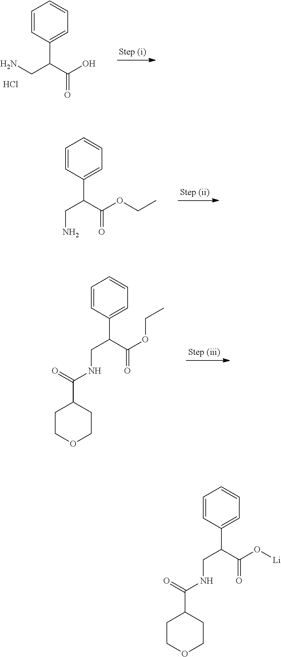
C1=CC(C(C(O[Li])=O)CNC(C2CCOCC2)=O)=CC=C1.C1=CC(C(C(O)=O)CN)=CC=C1.Cl.C1=CC(C(C(OCC)=O)CN)=CC=C1.C1=CC(C(C(OCC)=O)CNC(C2CCOCC2)=O)=CC=C1
